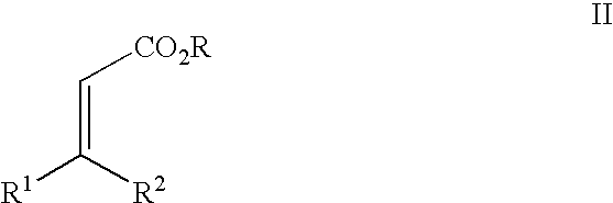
C(=C([R1])[R2])[CO2R]
